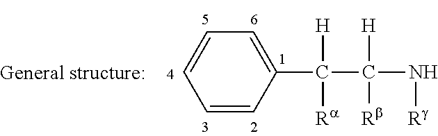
C1=CC(C(C([H])([Rb])N[Rg])([H])[Ra])=CC=C1
